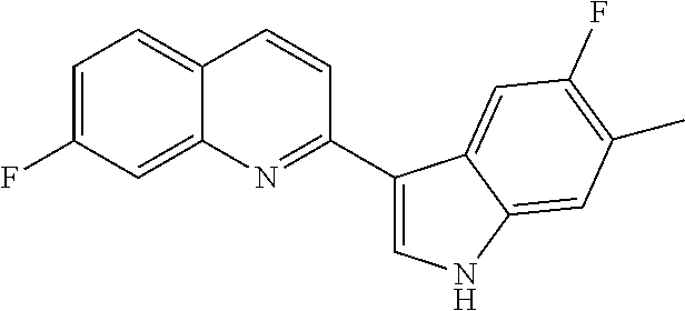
C1=C(F)C=C2C(=C1)C=CC(C1=CNC3=CC(C)=C(F)C=C13)=N2
